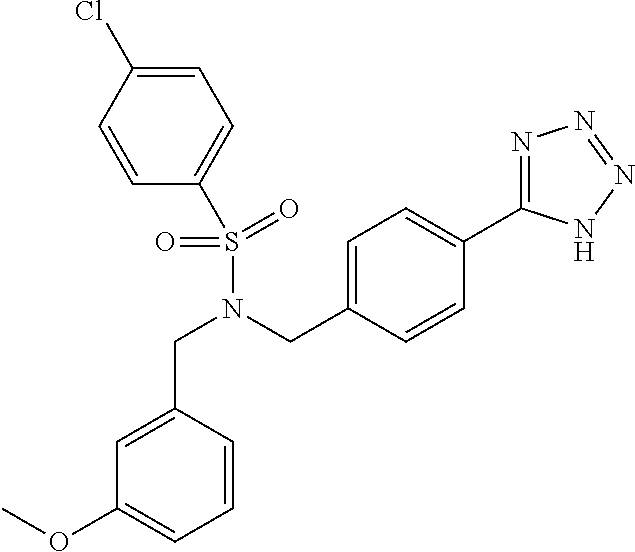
C1=CC(Cl)=CC=C1S(=O)(=O)N(CC1=CC=C(C2=NN=NN2)C=C1)CC1=CC(OC)=CC=C1
